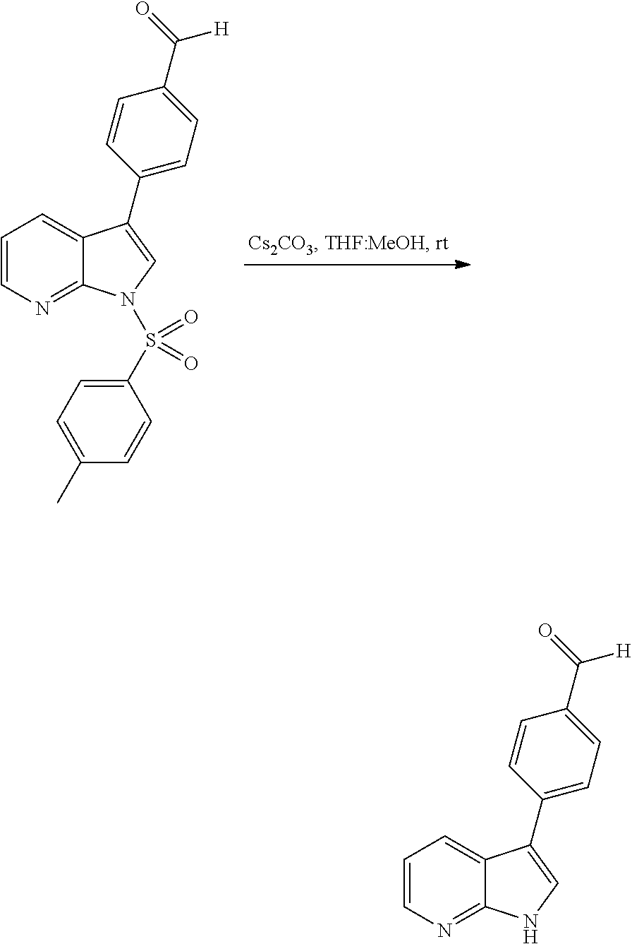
C1=CN=C2C(=C1)C(C1=CC=C(C(=O)[H])C=C1)=CN2S(C1=CC=C(C)C=C1)(=O)=O.C1=CN=C2C(=C1)C(C1=CC=C(C(=O)[H])C=C1)=CN2
